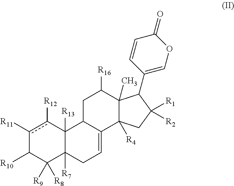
c1([R11])c([R12])C2([R13])C([R7])(C([R9])([R8])C1[R10])CC=C1C2CC([R16])C2(C)C1([R4])CC([R1])([R2])C2C1=COC(=O)C=C1
